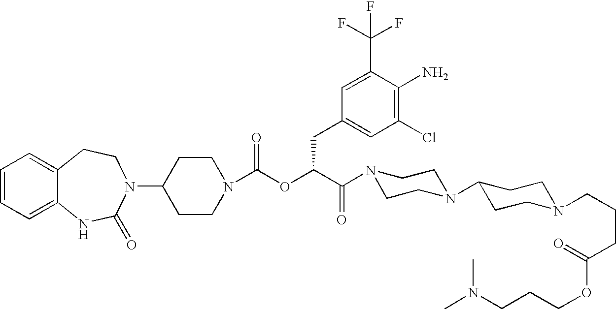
C1(N2C(=O)NC3=CC=CC=C3CC2)CCN(C(OC(C(N2CCN(C3CCN(CCCC(OCCCN(C)C)=O)CC3)CC2)=O)CC2=CC(Cl)=C(N)C(C(F)(F)F)=C2)=O)CC1
